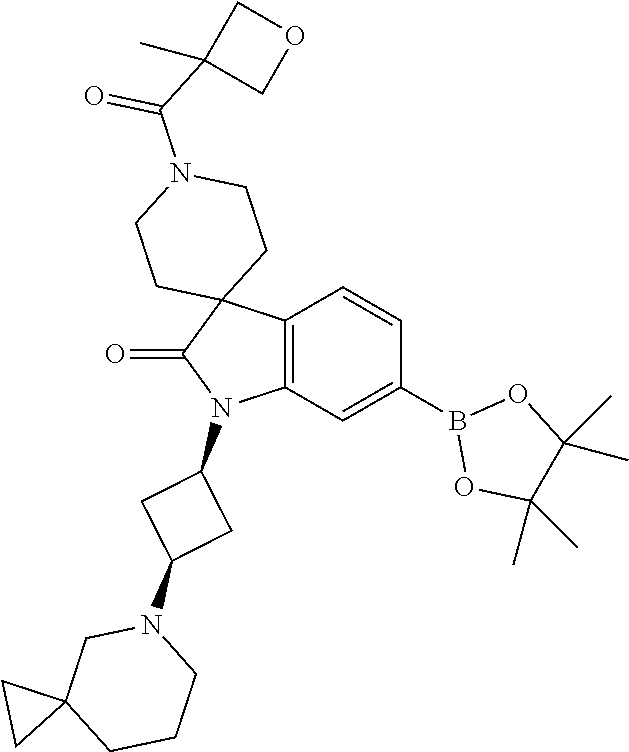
C12=C(C=C(B3OC(C)(C)C(C)(C)O3)C=C1)N(C1CC(N3CC4(CCC3)CC4)C1)C(=O)C21CCN(C(C2(C)COC2)=O)CC1
